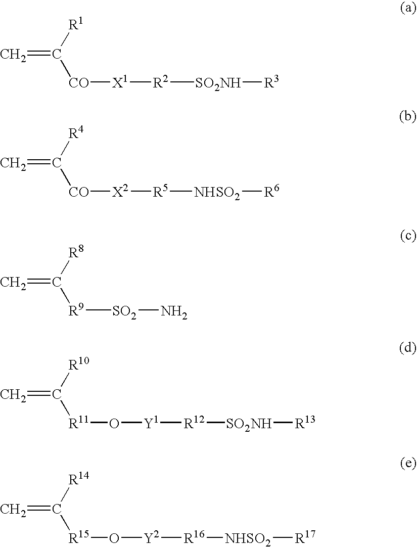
C=C([R1])[CO][X1][R2][SO2NH][R3].C=C([R4])[CO][X2][R5][NHSO2][R6].C=C([R8])[R9][SO2]N.C=C([R10])[R11]O[Y1][R12][SO2NH][R13].C=C([R14])[R15]O[Y2][R16][NHSO2][R17]
